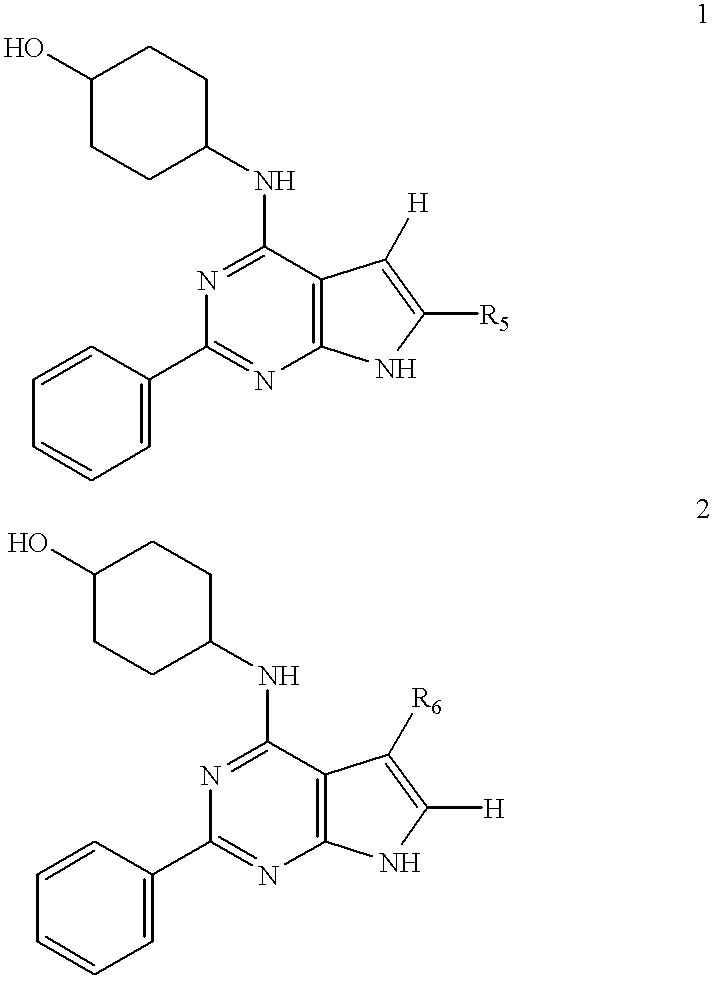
C1(O)CCC(NC2=NC(C3=CC=CC=C3)=NC3=C2C([H])=C([R5])N3)CC1.C1(O)CCC(NC2=NC(C3=CC=CC=C3)=NC3=C2C([R6])=C([H])N3)CC1
